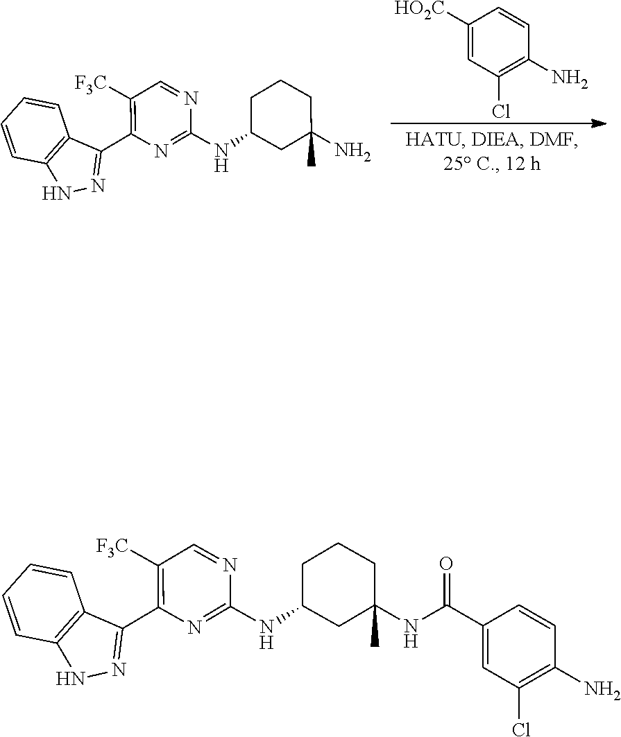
C1([HO2C])=CC(Cl)=C(N)C=C1.C1=CC=CC2=C1C(C1=C([F3C])C=NC(NC3CC(N)(C)CCC3)=N1)=NN2.C1=CC=CC2=C1C(C1=C([F3C])C=NC(NC3CC(NC(C4=CC(Cl)=C(N)C=C4)=O)(C)CCC3)=N1)=NN2
